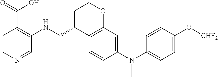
C1=CN=CC(NCC2C3=C(OCC2)C=C(N(C2=CC=C(O[CHF2])C=C2)C)C=C3)=C1C(=O)O
